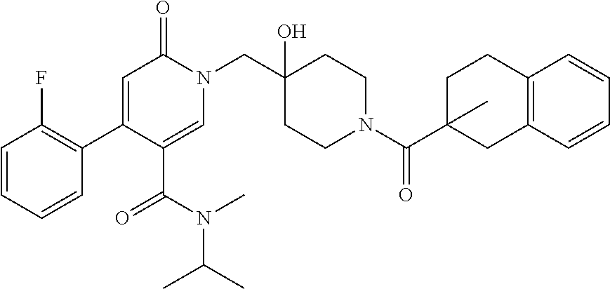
C1=CC=CC(C2=CC(=O)N(CC3(O)CCN(C(=O)C4(C)CC5=C(C=CC=C5)CC4)CC3)C=C2C(N(C)C(C)C)=O)=C1F
